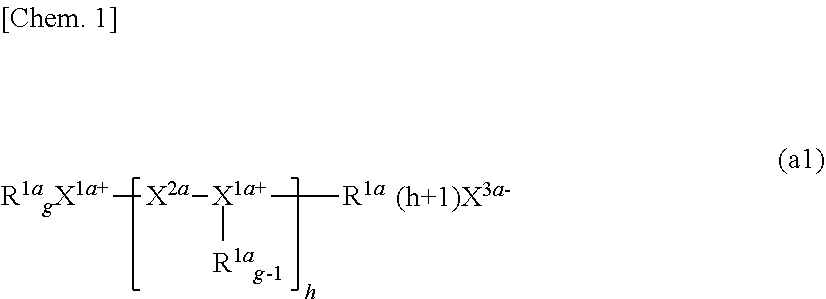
[R1agX1a+][X2a][X1a+]([R1ag-1])[R1a].[(h+1)X3a-]
